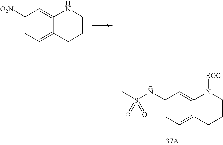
C1(NS(C)(=O)=O)=CC=C2C(=C1)N([BOC])CCC2.C1([O2N])=CC=C2C(=C1)NCCC2
